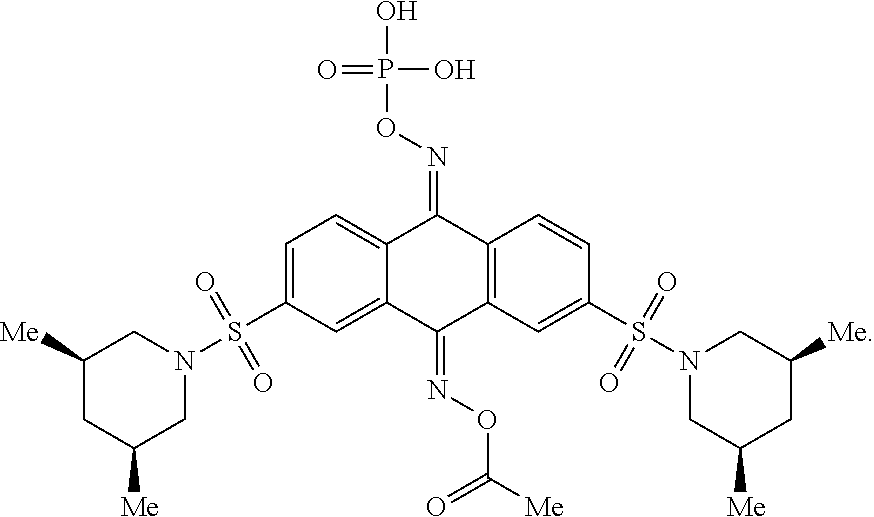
C1=C(S(N2CC([Me])CC([Me])C2)(=O)=O)C=C2C(=C1)C(=NOP(=O)(O)O)C1=C(C2=NOC(=O)[Me])C=C(S(=O)(=O)N2CC([Me])CC([Me])C2)C=C1
